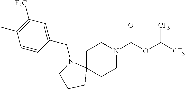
C1C2(CCN(C(OC([CF3])[CF3])=O)C1)N(CC1=CC([F3C])=C(C)C=C1)CCC2
